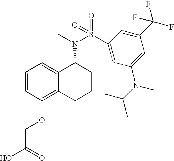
C1=CC(OCC(O)=O)=C2C(=C1)C(N(C)S(C1=CC(N(C(C)C)C)=CC(C(F)(F)F)=C1)(=O)=O)CCC2
